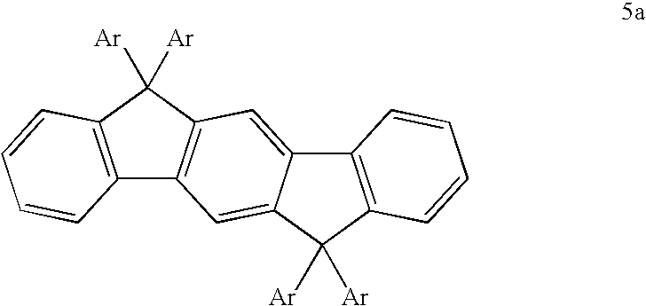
C12=C(C([Ar])([Ar])C3=C1C=C1C(=C3)C3=C(C1([Ar])[Ar])C=CC=C3)C=CC=C2
